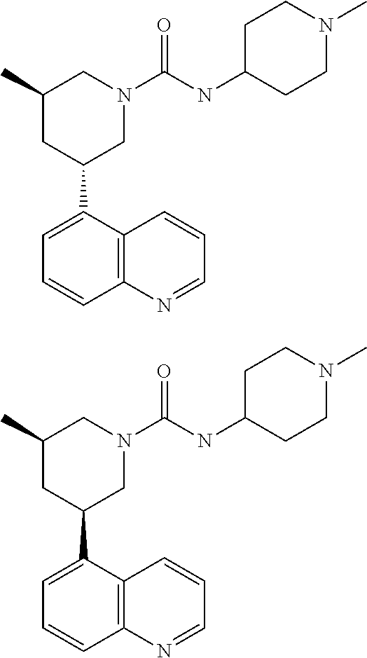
C1=C(C2CC(C)CN(C(=O)NC3CCN(C)CC3)C2)C2=C(C=C1)N=CC=C2.C1=C(C2CC(C)CN(C(=O)NC3CCN(C)CC3)C2)C2=C(C=C1)N=CC=C2
